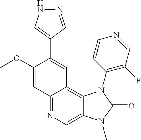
C12=NC=C3C(=C1C=C(C1=CNN=C1)C(OC)=C2)N(C1=C(F)C=NC=C1)C(=O)N3C
